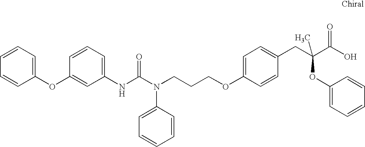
N(C(N(CCCOC1=CC=C(CC(C(O)=O)(OC2=CC=CC=C2)C)C=C1)C1=CC=CC=C1)=O)C1=CC=CC(OC2=CC=CC=C2)=C1
